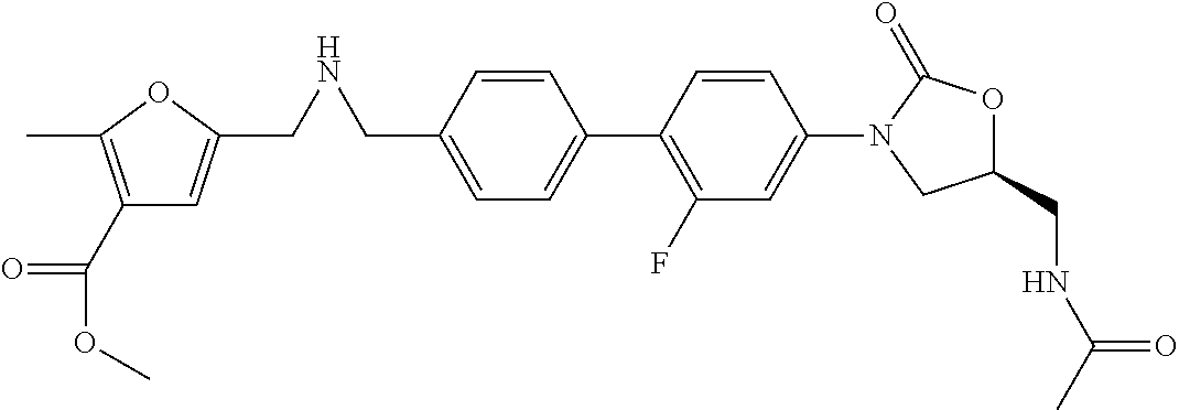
C1=C(CNCC2=CC(C(=O)OC)=C(C)O2)C=CC(C2=C(F)C=C(N3CC(CNC(C)=O)OC3=O)C=C2)=C1
